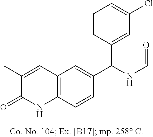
C1(C)=CC2=C(C=CC(C(NC=O)C3=CC(Cl)=CC=C3)=C2)NC1=O
